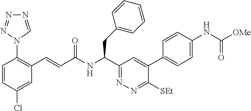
C1=CC(Cl)=CC(C=CC(NC(C2=NN=C([SEt])C(C3=CC=C(NC(=O)[OMe])C=C3)=C2)CC2=CC=CC=C2)=O)=C1N1C=NN=N1
